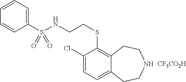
[CF3CO2H].C1(S(NCCSC2=C3C(=CC=C2Cl)CCNCC3)(=O)=O)=CC=CC=C1
